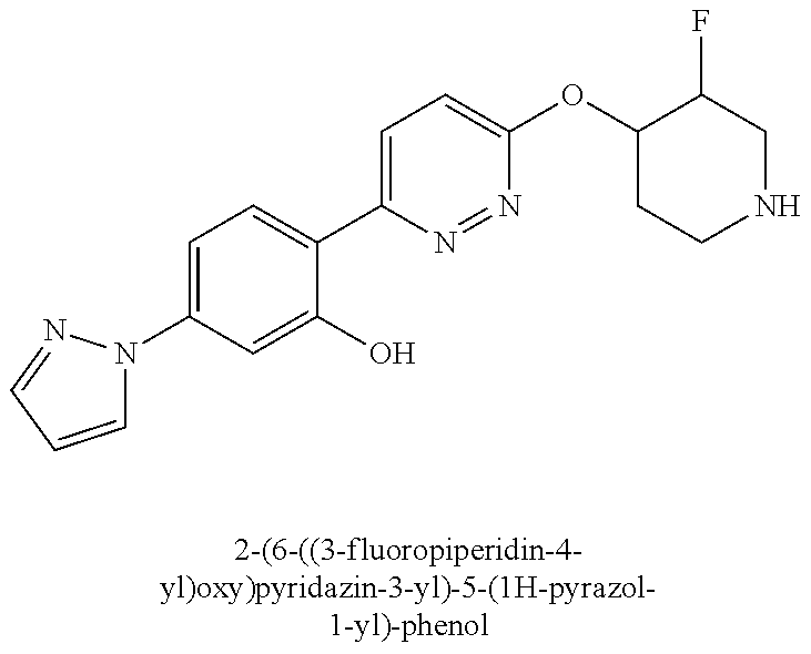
C1(N2C=CC=N2)=CC=C(C2=CC=C(OC3CCNCC3F)N=N2)C(O)=C1
